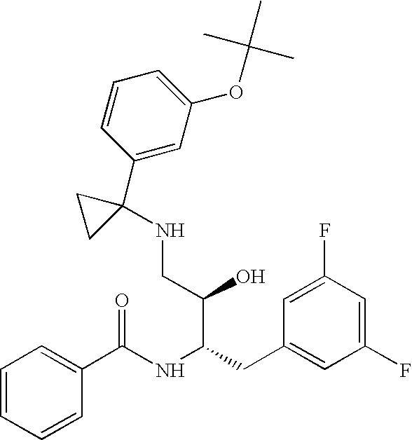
C1=CC=CC(C(NC(CC2=CC(F)=CC(F)=C2)C(CNC2(C3=CC(OC(C)(C)C)=CC=C3)CC2)O)=O)=C1
